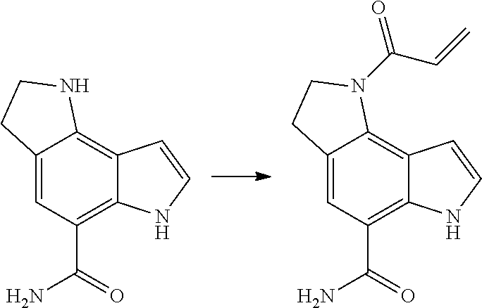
C12=CC(C(=O)N)=C3C(=C1N(C(C=C)=O)CC2)C=CN3.C12=CC(C(=O)N)=C3C(=C1NCC2)C=CN3
